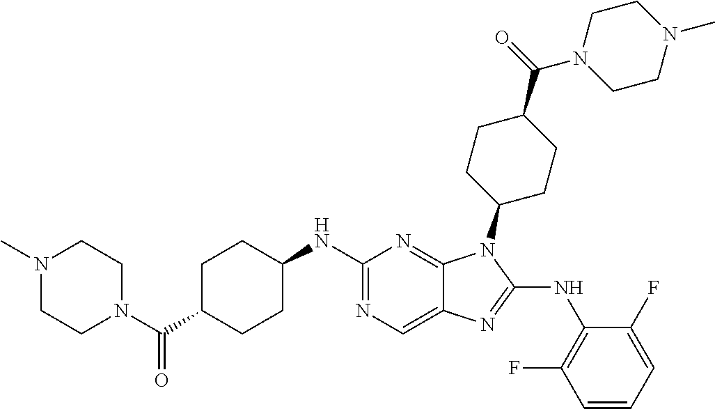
N1=C(NC2CCC(C(N3CCN(C)CC3)=O)CC2)N=C2C(=C1)N=C(NC1=C(F)C=CC=C1F)N2C1CCC(C(=O)N2CCN(C)CC2)CC1
